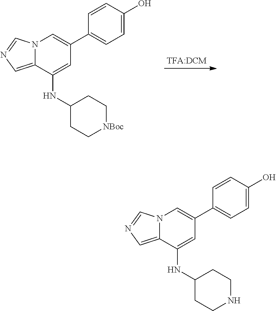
[TFA:DCM].N12C(=CN=C1)C(NC1CC[NBoc]CC1)=CC(C1=CC=C(O)C=C1)=C2.N12C(=CN=C1)C(NC1CCNCC1)=CC(C1=CC=C(O)C=C1)=C2
